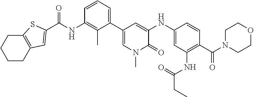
C(NC1=C(C)C(C2=CN(C)C(=O)C(NC3=CC(NC(CC)=O)=C(C(N4CCOCC4)=O)C=C3)=C2)=CC=C1)(=O)C1=CC2=C(CCCC2)S1
